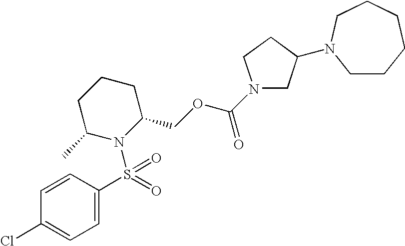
C1=C(S(=O)(=O)N2C(COC(N3CC(N4CCCCCC4)CC3)=O)CCCC2C)C=CC(Cl)=C1
